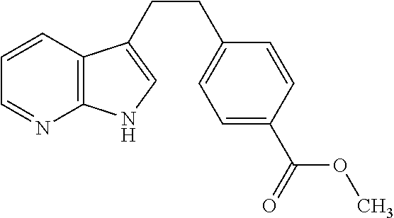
C1=CC2=C(N=C1)NC=C2CCC1=CC=C(C(=O)OC)C=C1
